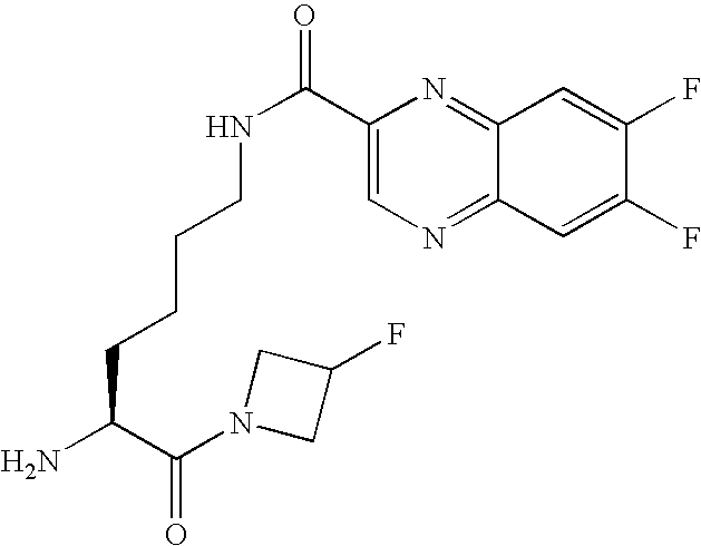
NC(C(N1CC(F)C1)=O)CCCCNC(C1=CN=C2C(=N1)C=C(F)C(F)=C2)=O
